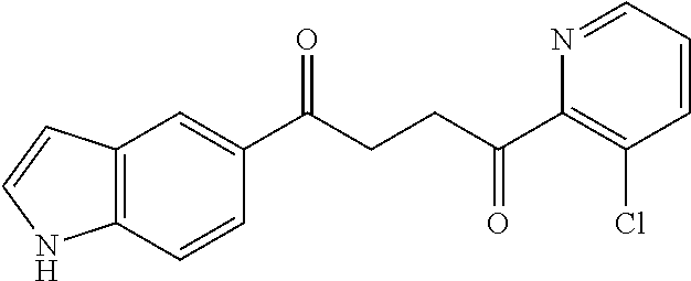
C1(C(CCC(C2=C(Cl)C=CC=N2)=O)=O)=CC2=C(C=C1)NC=C2
